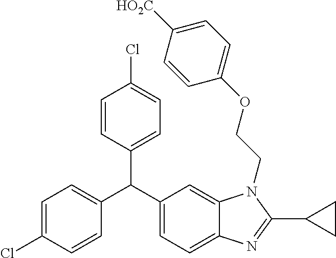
C1=C(Cl)C=CC(C(C2=CC=C3C(=C2)N(CCOC2=CC=C([HO2C])C=C2)C(C2CC2)=N3)C2=CC=C(Cl)C=C2)=C1
